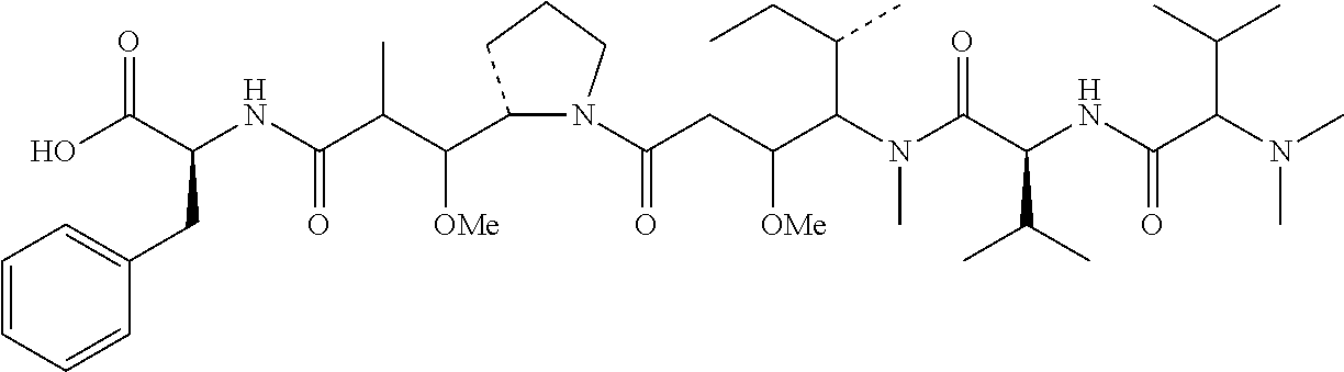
C1=CC=CC(CC(NC(C(C(C2N(C(CC(C(N(C(C(NC(C(N(C)C)C(C)C)=O)C(C)C)=O)C)C(CC)C)[OMe])=O)CCC2)[OMe])C)=O)C(O)=O)=C1
